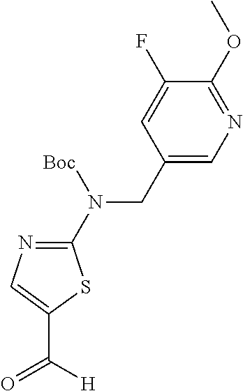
C1(CN(C2=NC=C(C(=O)[H])S2)[Boc])=CN=C(OC)C(F)=C1
